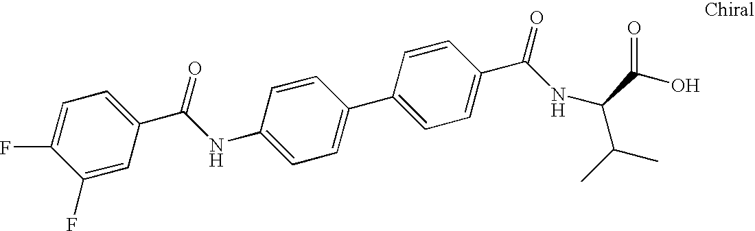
C1(F)=CC(C(NC2=CC=C(C3=CC=C(C(NC(C(O)=O)C(C)C)=O)C=C3)C=C2)=O)=CC=C1F
